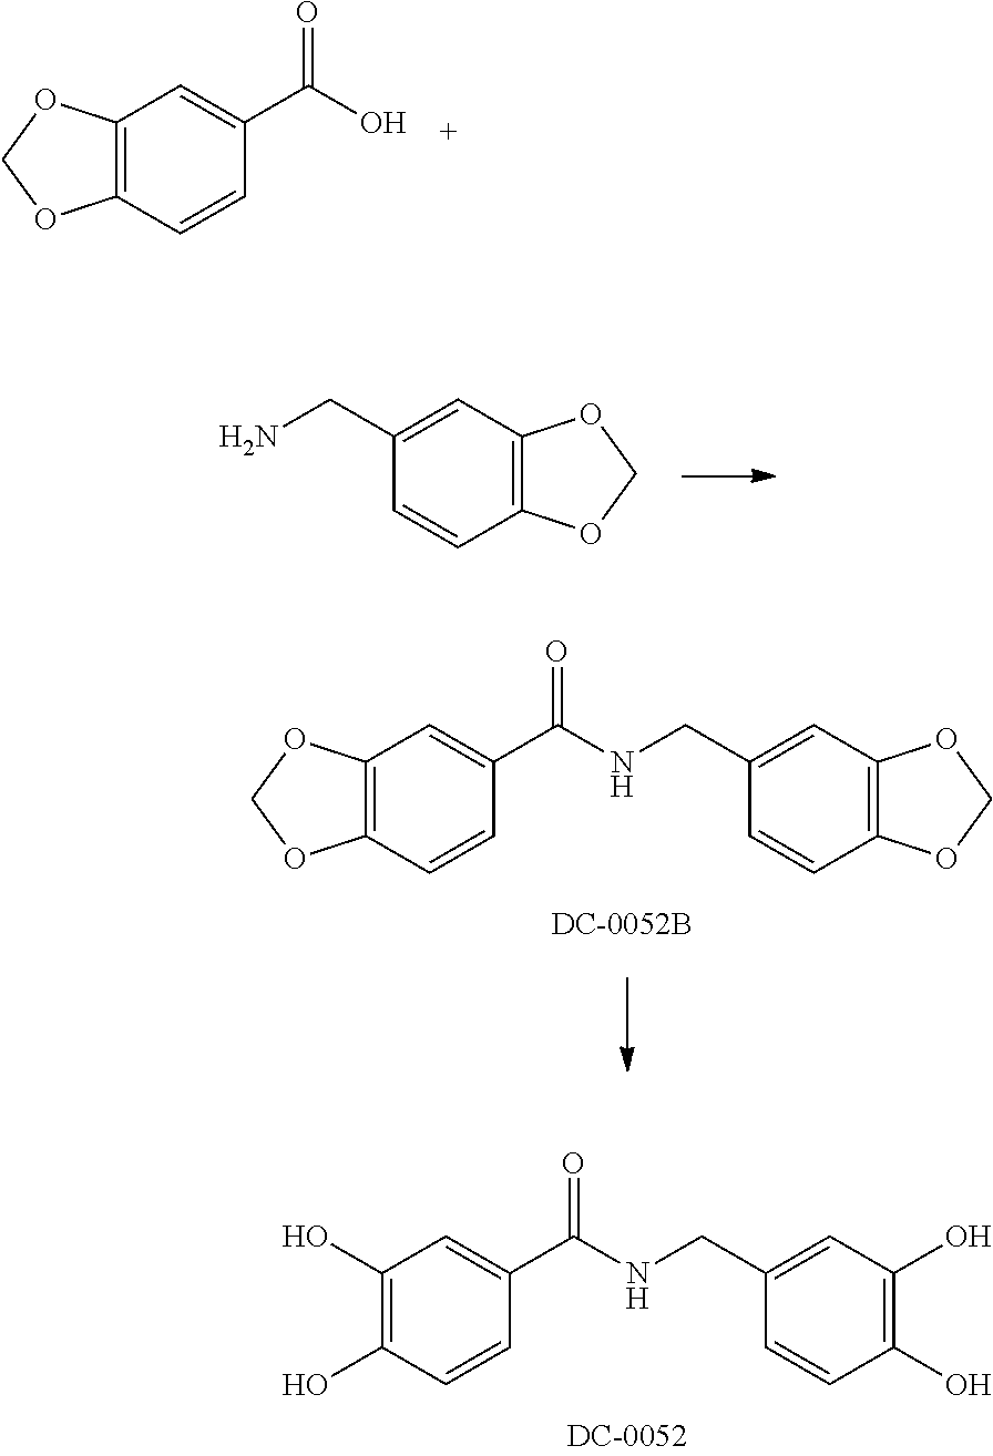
C12=C(C=CC(C(O)=O)=C1)OCO2.C1=C(CN)C=CC2=C1OCO2.C12=C(C=CC(C(NCC3=CC4=C(C=C3)OCO4)=O)=C1)OCO2.C1(O)=C(O)C=CC(C(NCC2=CC(O)=C(O)C=C2)=O)=C1
